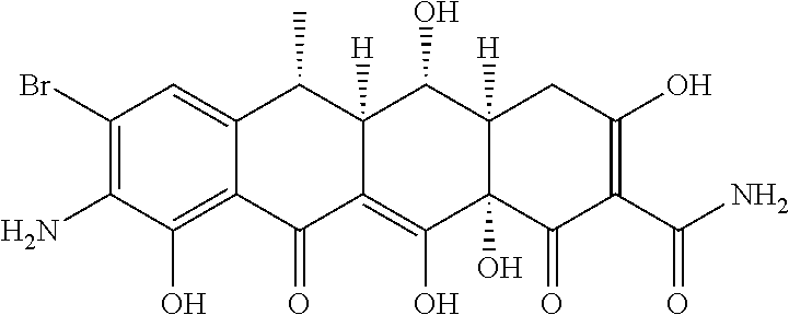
C1(Br)=C(N)C(O)=C2C(=C1)C(C)C1([H])C(=C(O)C3(O)C([H])(C1O)CC(O)=C(C(N)=O)C3=O)C2=O
